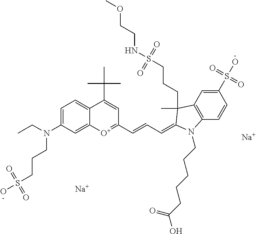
[Na].[Na].C1=C(N(CC)CCCS(O)(=O)=O)C=C2C(=C1)C(C(C)(C)C)=CC(C=CC=C1C(C)(CCCS(NCCOC)(=O)=O)C3=C(C=CC(S(O)(=O)=O)=C3)N1CCCCCC(O)=O)=[O+]2
